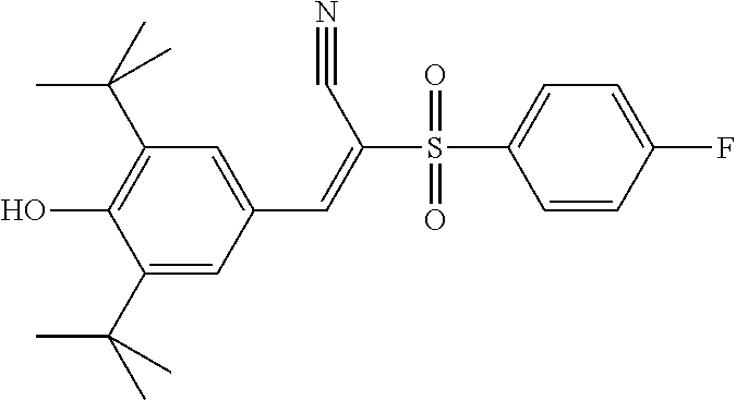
C1(C(C)(C)C)=CC(C=C(S(C2=CC=C(F)C=C2)(=O)=O)C#N)=CC(C(C)(C)C)=C1O
